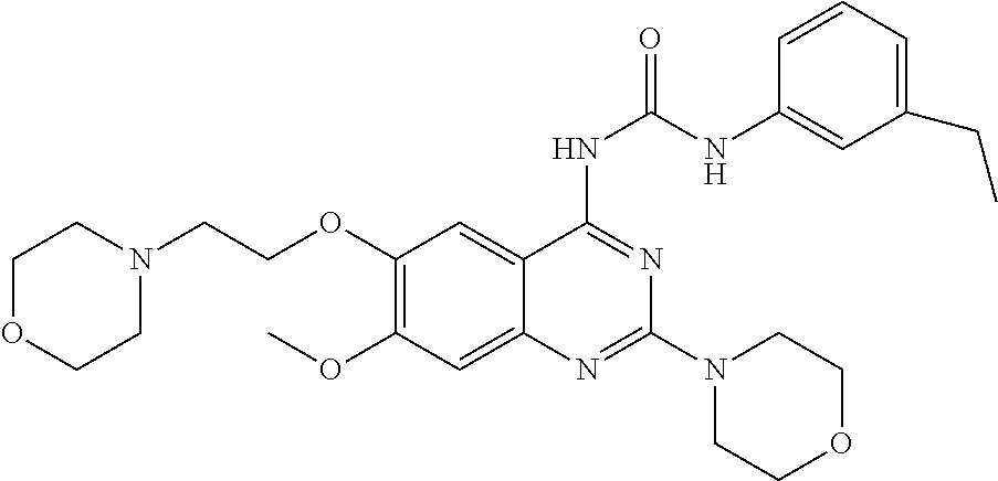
C1=CC=C(CC)C=C1NC(NC1=NC(N2CCOCC2)=NC2=CC(OC)=C(OCCN3CCOCC3)C=C21)=O
